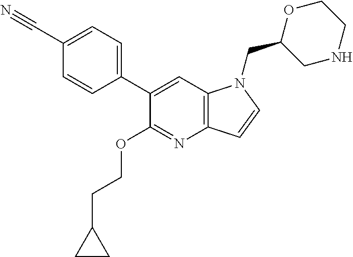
C1(C2=CC=C(C#N)C=C2)=CC2=C(N=C1OCCC1CC1)C=CN2CC1CNCCO1
